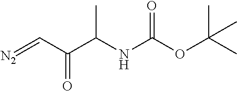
C(=[N2])C(C(C)NC(=O)OC(C)(C)C)=O
